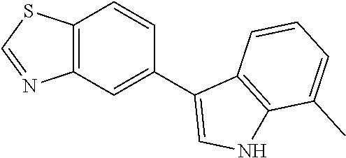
C12=C(C=C(C3=CNC4=C3C=CC=C4C)C=C1)N=CS2
